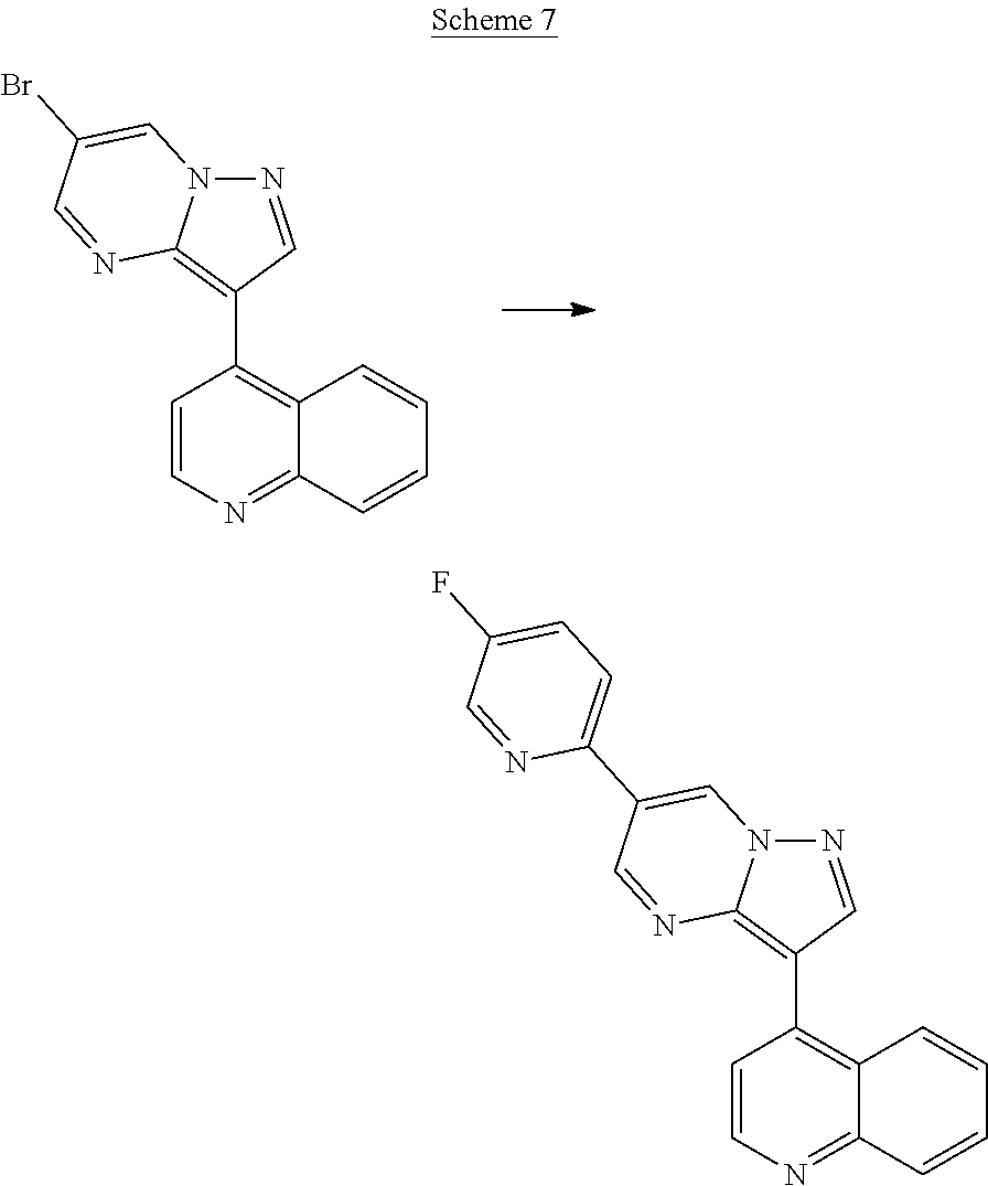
C1=CN=C2C(=C1C1=C3N(N=C1)C=C(Br)C=N3)C=CC=C2.C1=CN=C2C(=C1C1=C3N(N=C1)C=C(C1=CC=C(F)C=N1)C=N3)C=CC=C2
